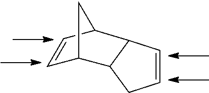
C1=CC2C(C1)C1C=CC2C1
